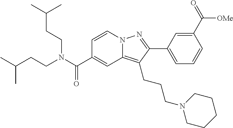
C1=CN2C(=C(CCCN3CCCCC3)C(C3=CC=CC(C(=O)[OMe])=C3)=N2)C=C1C(N(CCC(C)C)CCC(C)C)=O
